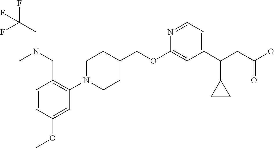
C1(OCC2CCN(C3=C(CN(CC(F)(F)F)C)C=CC(OC)=C3)CC2)=CC(C(CC(O)=O)C2CC2)=CC=N1
